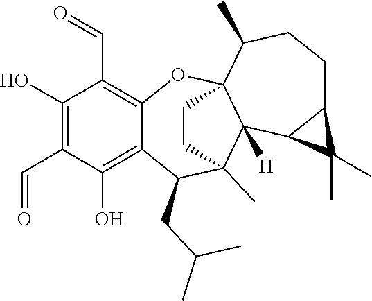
C1(O)=C(C=O)C(O)=C2C(=C1C=O)OC13C([H])(C(C)(C2CC(C)C)CC1)C1C(CCC3C)C1(C)C
